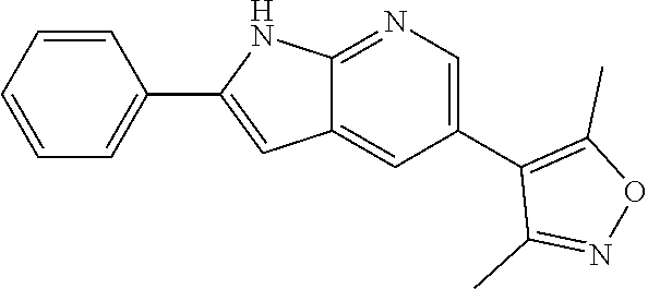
C1=CC(C2=CC3=CC(C4=C(C)ON=C4C)=CN=C3N2)=CC=C1
